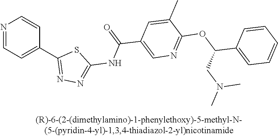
N1=CC=C(C2=NN=C(NC(=O)C3=CN=C(OC(C4=CC=CC=C4)CN(C)C)C(C)=C3)S2)C=C1
